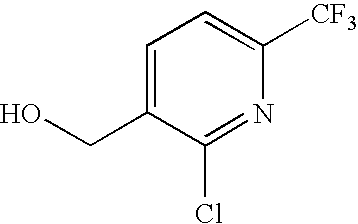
C1=C(CO)C(Cl)=NC([CF3])=C1
